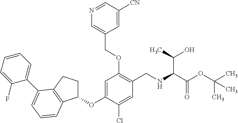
C1(OC2=CC(OCC3=CN=CC([CN])=C3)=C(CNC(C(C)O)C(OC(C)(C)C)=O)C=C2Cl)CCC2=C1C=CC=C2C1=CC=CC=C1F
